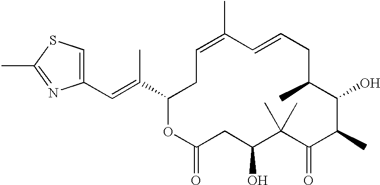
C1(C(C)=CC2=CSC(C)=N2)OC(=O)CC(O)C(C)(C)C(=O)C(C)C(O)C(C)CC=CC(C)=CC1
